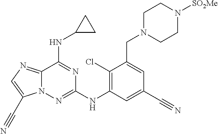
C1(Cl)=C(NC2=NN3C(=NC=C3C#N)C(NC3CC3)=N2)C=C(C#N)C=C1CN1CCN([SO2Me])CC1
